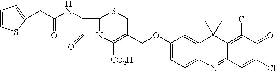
C(C(NC1C(=O)N2C1SCC(COC1=CC=C3C(=C1)C(C)(C)C1=C(Cl)C(=O)C(Cl)=CC1=N3)=C2[CO2H])=O)C1=CC=CS1
